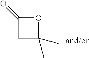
CC1(C)CC(=O)O1
